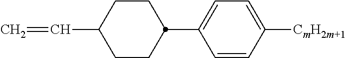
C1=CC([CmH2m+1])=CC=C1C1CCC(C=C)CC1
